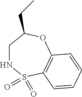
C1NS(=O)(=O)C2=C(OC1CC)C=CC=C2
